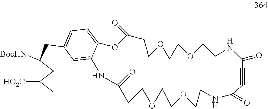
C(CC1=CC=C2C(=C1)NC(=O)CCOCCOCCNC(=O)C#CC(=O)NCCOCCOCCC(=O)O2)(CC(C)[HO2C])[BocHN]
